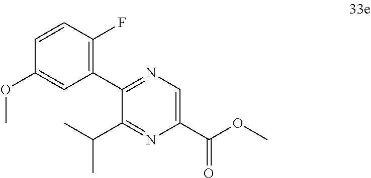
C1(C(C)C)=NC(C(OC)=O)=CN=C1C1=C(F)C=CC(OC)=C1
